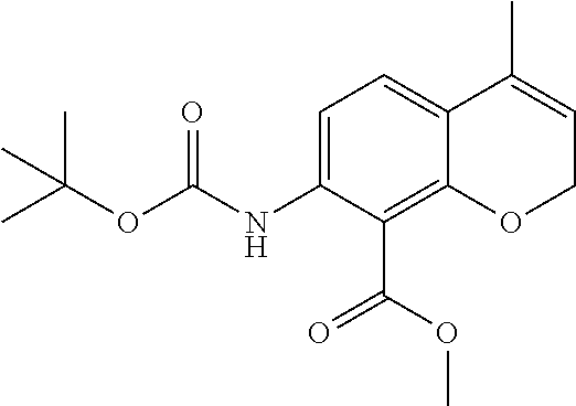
C1(NC(OC(C)(C)C)=O)=CC=C2C(=C1C(=O)OC)OCC=C2C
